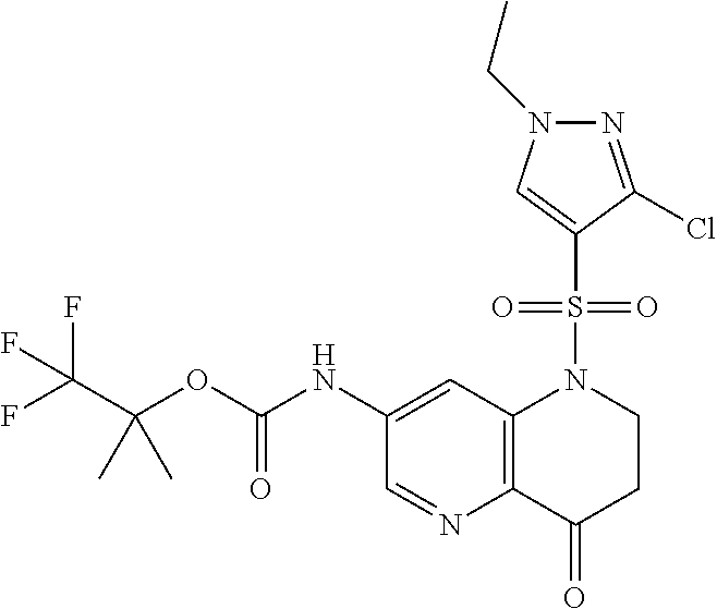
C1(NC(OC(C(F)(F)F)(C)C)=O)=CC2=C(C(=O)CCN2S(C2=CN(CC)N=C2Cl)(=O)=O)N=C1
